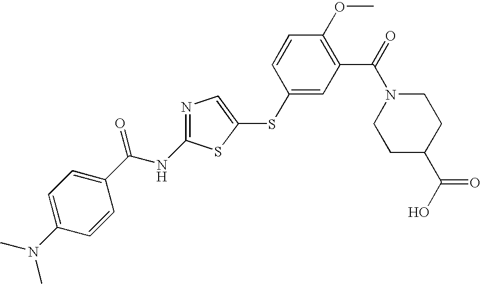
C1=C(N(C)C)C=CC(C(NC2=NC=C(SC3=CC(C(=O)N4CCC(C(O)=O)CC4)=C(OC)C=C3)S2)=O)=C1
